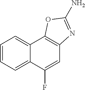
C12=CC=CC=C1C(F)=CC1=C2OC(N)=N1
